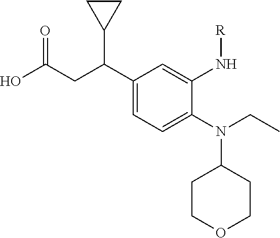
C1(C(CC(O)=O)C2CC2)=CC=C(N(CC)C2CCOCC2)C(N[R])=C1
